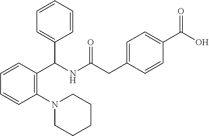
C1(N2CCCCC2)=C(C(NC(CC2=CC=C(C(O)=O)C=C2)=O)C2=CC=CC=C2)C=CC=C1
